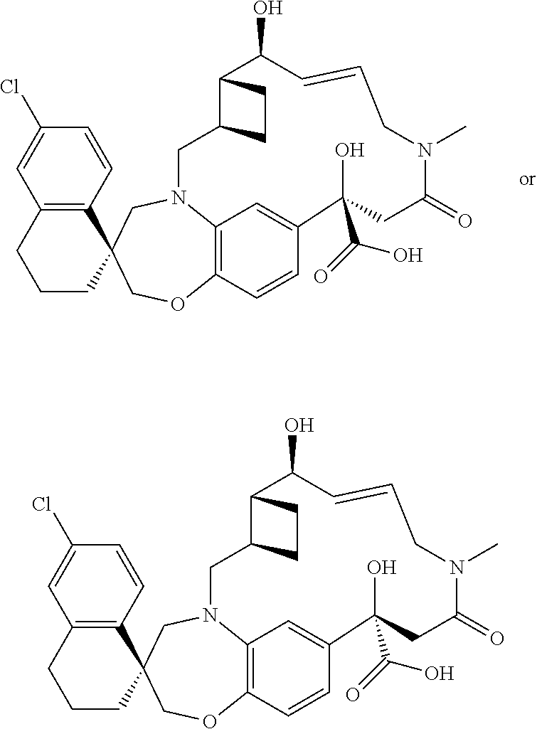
C12=C(C=CC(Cl)=C1)C1(CCC2)CN2C3=C(OC1)C=CC(=C3)C(O)(C(O)=O)CC(=O)N(C)CC=CC(O)C1C(C2)CC1.C12=C(C=CC(Cl)=C1)C1(CCC2)CN2C3=C(OC1)C=CC(=C3)C(O)(C(O)=O)CC(=O)N(C)CC=CC(O)C1C(C2)CC1
